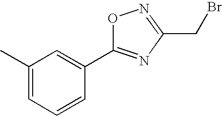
C1(C)=CC=CC(C2=NC(CBr)=NO2)=C1
